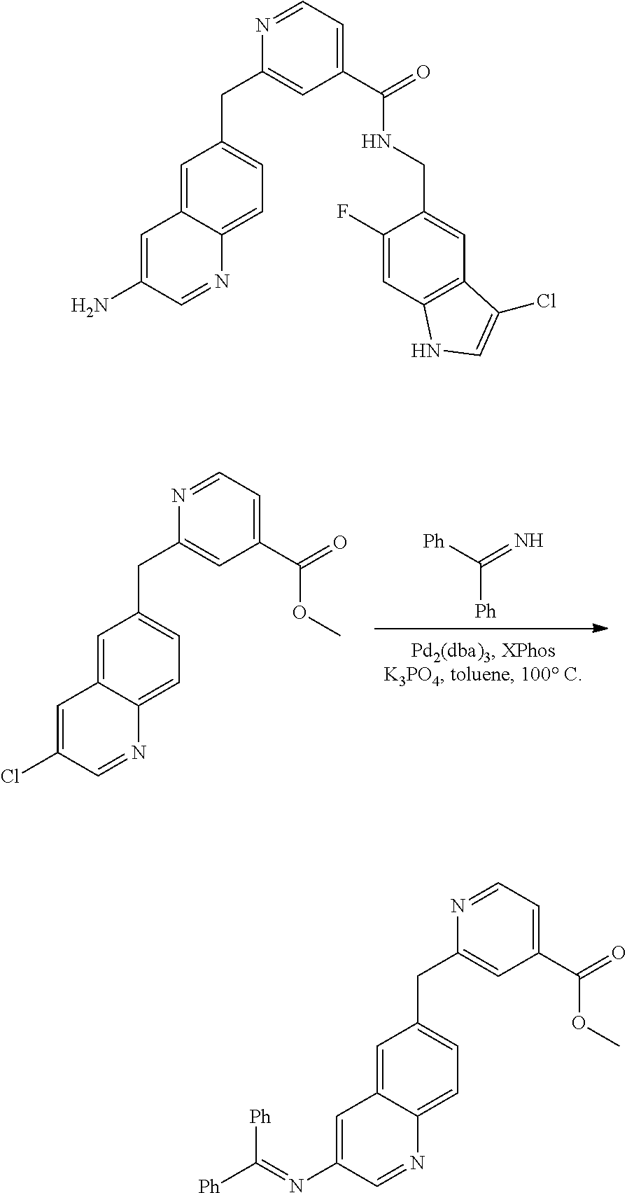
C([Ph])([Ph])=N.C1=C2C(=CC=C1CC1=CC(C(=O)OC)=CC=N1)N=CC(Cl)=C2.C1=C2C(=CC=C1CC1=CC(C(=O)OC)=CC=N1)N=CC(N=C([Ph])[Ph])=C2.C1=C2C(=CC=C1CC1=CC(C(=O)NCC3=CC4=C(C=C3F)NC=C4Cl)=CC=N1)N=CC(N)=C2
